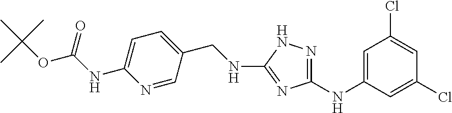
C(NC1=NC(NC2=CC(Cl)=CC(Cl)=C2)=NN1)C1=CC=C(NC(=O)OC(C)(C)C)N=C1
